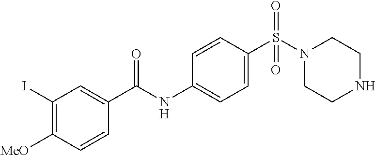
C1(I)=C([MeO])C=CC(C(NC2=CC=C(S(N3CCNCC3)(=O)=O)C=C2)=O)=C1
